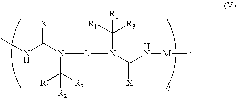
CNC(N(C([R3])([R1])[R2])[L]N(C([R1])([R3])[R2])C(N[M]C)=[X])=[X]
